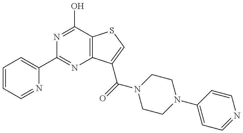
C1(C2=NC3=C(C(O)=N2)SC=C3C(=O)N2CCN(C3=CC=NC=C3)CC2)=CC=CC=N1
